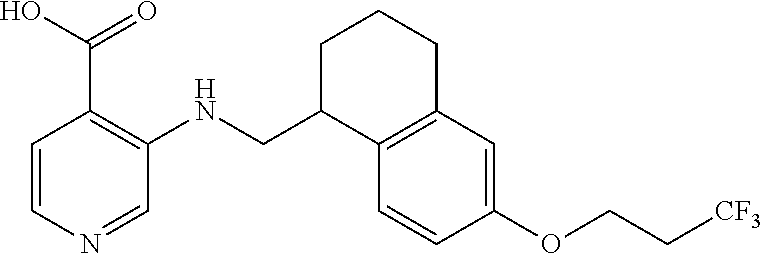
C1(OCC[CF3])=CC2=C(C=C1)C(CNC1=C(C(=O)O)C=CN=C1)CCC2
